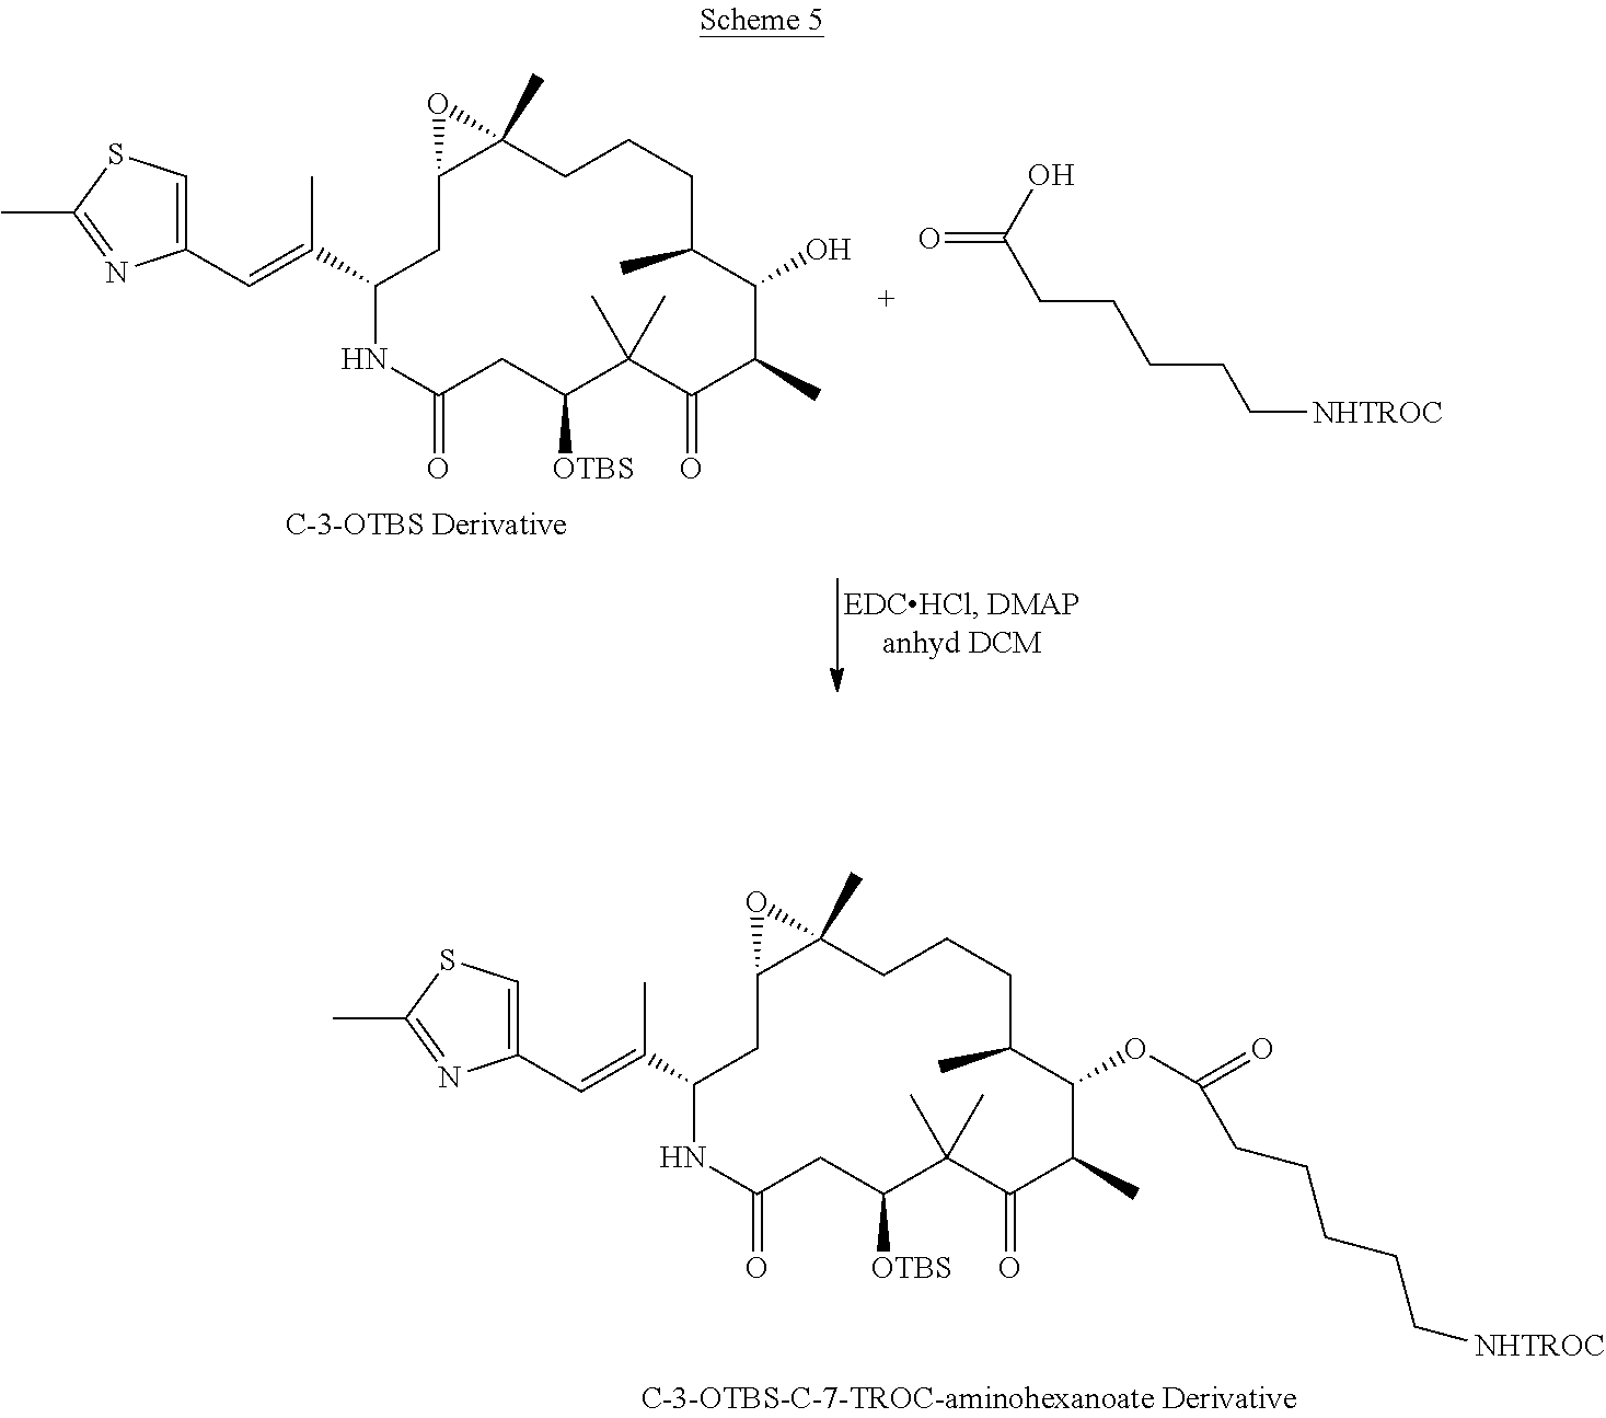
C1(C=C(C)C2NC(=O)CC([OTBS])C(C)(C)C(=O)C(C)C(O)C(C)CCCC3(C)C(C2)O3)=CSC(C)=N1.O=C(O)CCCCC[NHTROC].C1(C=C(C)C2NC(=O)CC([OTBS])C(C)(C)C(=O)C(C)C(OC(=O)CCCCC[NHTROC])C(C)CCCC3(C)C(C2)O3)=CSC(C)=N1
